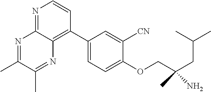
C1(C2=C3C(=NC=C2)N=C(C)C(C)=N3)=CC=C(OCC(CC(C)C)(C)N)C([CN])=C1
